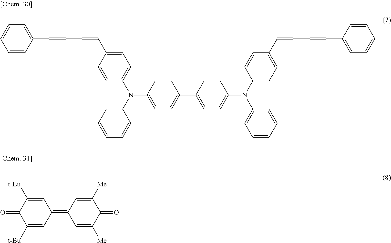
C1=CC(C=CC=CC2=CC=C(N(C3=CC=CC=C3)C3=CC=C(C4=CC=C(N(C5=CC=CC=C5)C5=CC=C(C=CC=CC6=CC=CC=C6)C=C5)C=C4)C=C3)C=C2)=CC=C1.O=C1C([t-Bu])=CC(=C2C=C([Me])C(=O)C([Me])=C2)C=C1[t-Bu]
